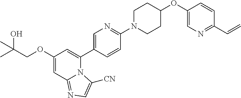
C1(OCC(C)(O)C)=CC2=NC=C([CN])N2C(C2=CN=C(N3CCC(OC4=CN=C(C=C)C=C4)CC3)C=C2)=C1
